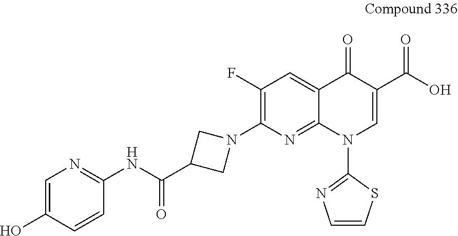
N1=C2C(=CC(F)=C1N1CC(C(NC3=NC=C(O)C=C3)=O)C1)C(=O)C(C(O)=O)=CN2C1=NC=CS1
